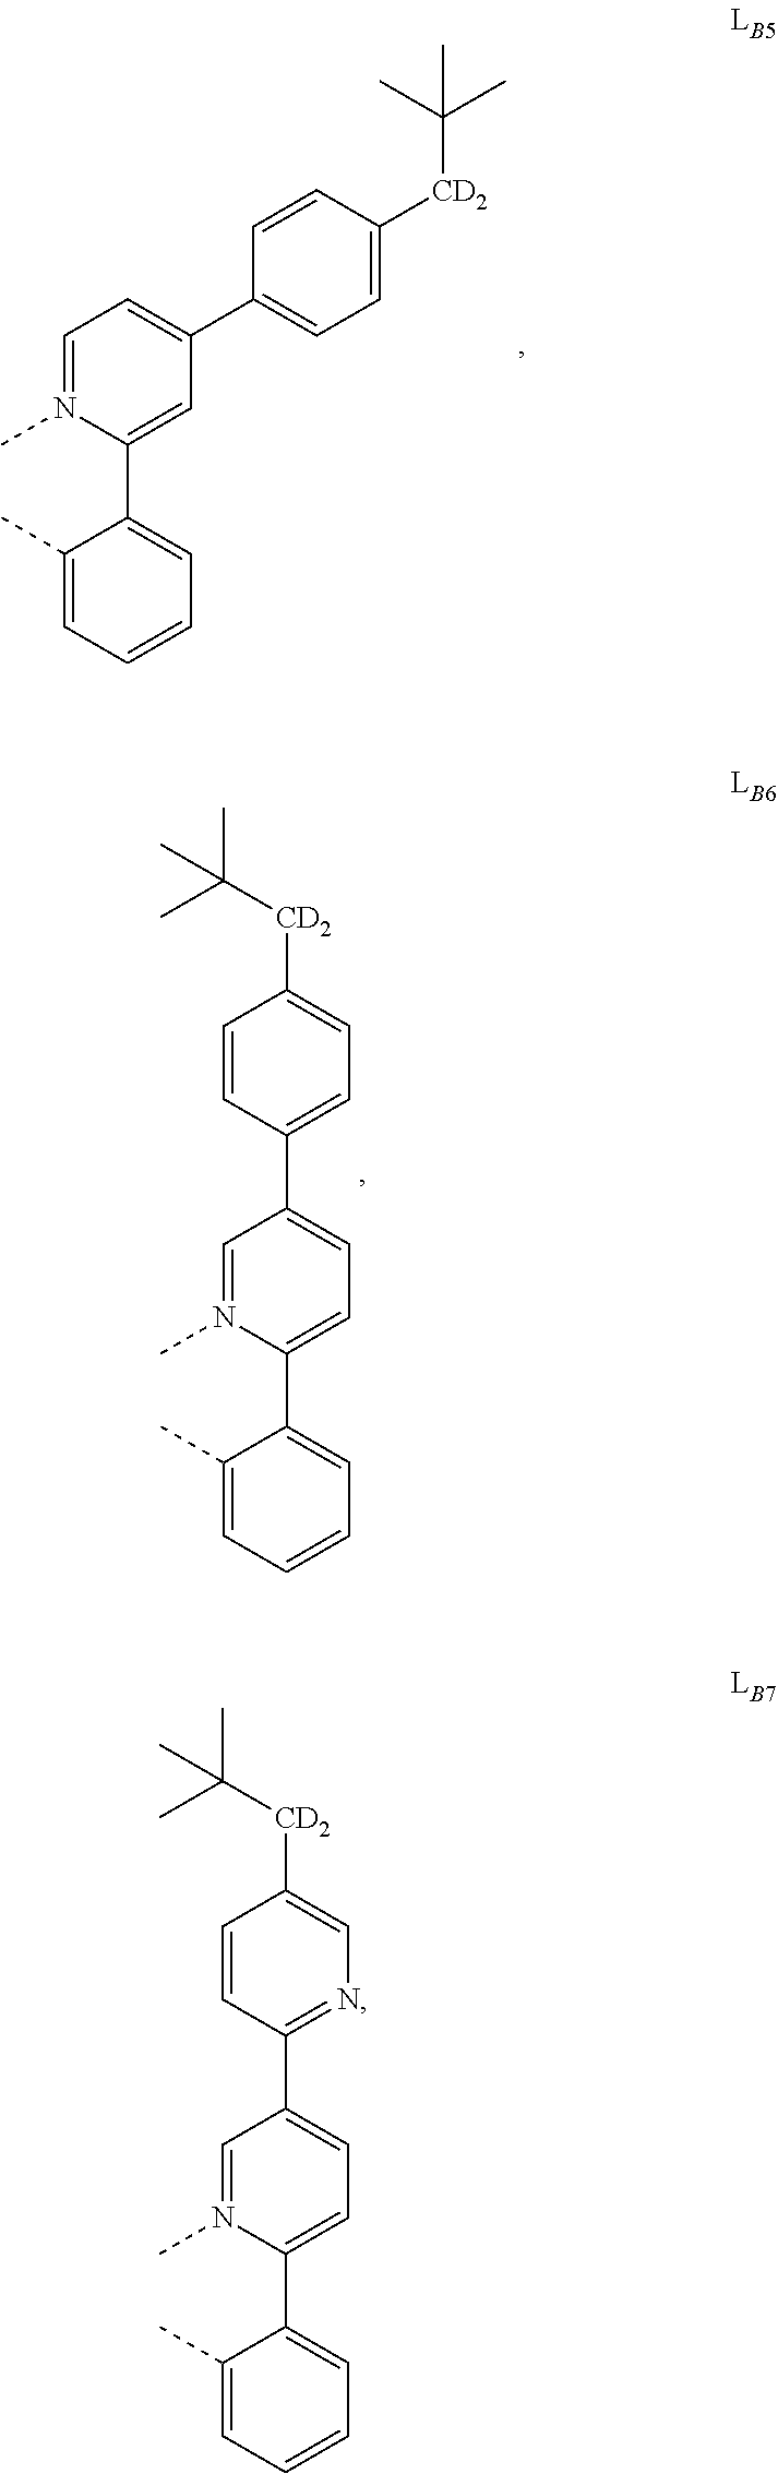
C1=N(C)C(C2=CC=CC=C2C)=CC(C2=CC=C([CD2]C(C)(C)C)C=C2)=C1.C1=N(C)C(C2=CC=CC=C2C)=CC=C1C1=CC=C([CD2]C(C)(C)C)C=C1.C1=N(C)C(C2=CC=CC=C2C)=CC=C1C1=NC=C([CD2]C(C)(C)C)C=C1
